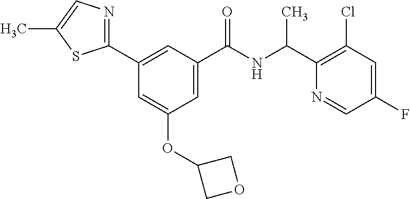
C1(C2=NC=C(C)S2)=CC(C(NC(C2=C(Cl)C=C(F)C=N2)C)=O)=CC(OC2COC2)=C1
